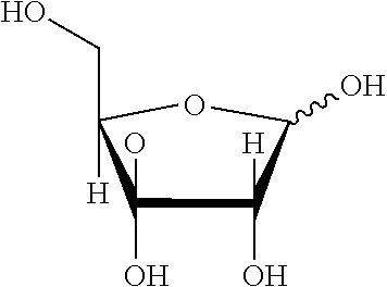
C1(O)([H])C(O)(O)C(CO)([H])OC1O
